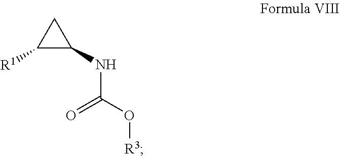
N(C(O[R3])=O)C1CC1[R1]
